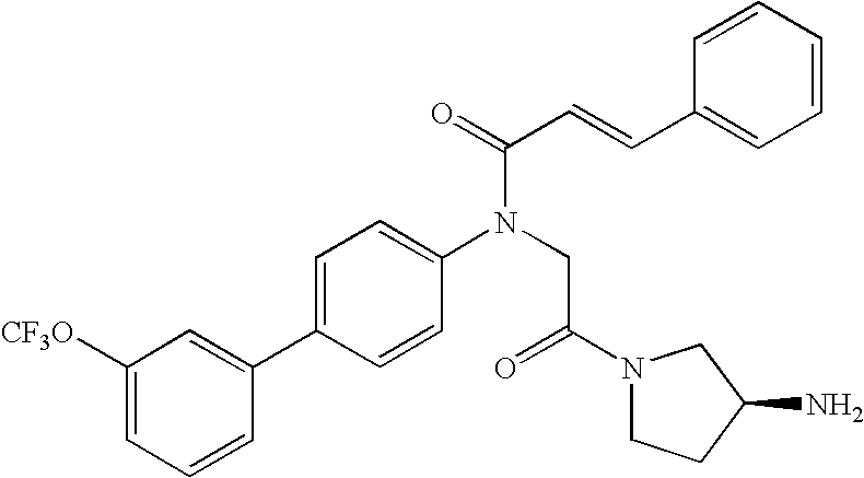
[CF3O]C1=CC=CC(C2=CC=C(N(CC(N3CCC(N)C3)=O)C(=O)C=CC3=CC=CC=C3)C=C2)=C1
